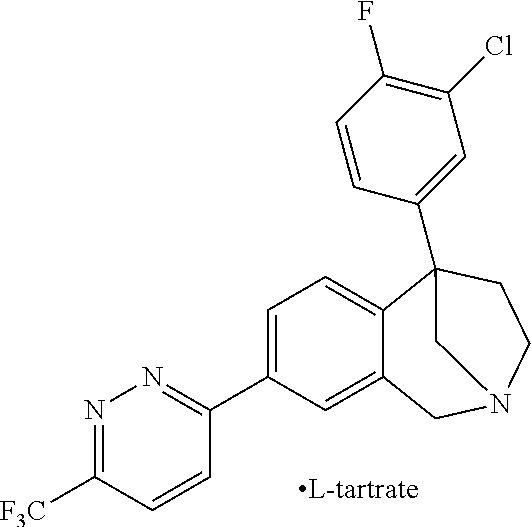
C1=C(C2=NN=C([F3C])C=C2)C=C2C(=C1)C1(C3=CC(Cl)=C(F)C=C3)CCN(C2)C1
